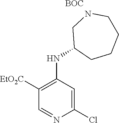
C1([EtO2C])=C(NC2CCCCNC2)C=C(Cl)N=C1.[BOC]
